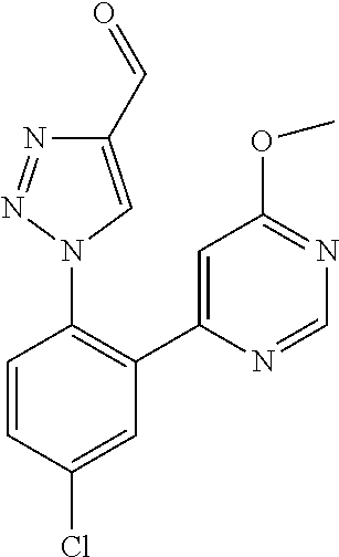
C1=C(C2=C(N3C=C(C=O)N=N3)C=CC(Cl)=C2)N=CN=C1OC
